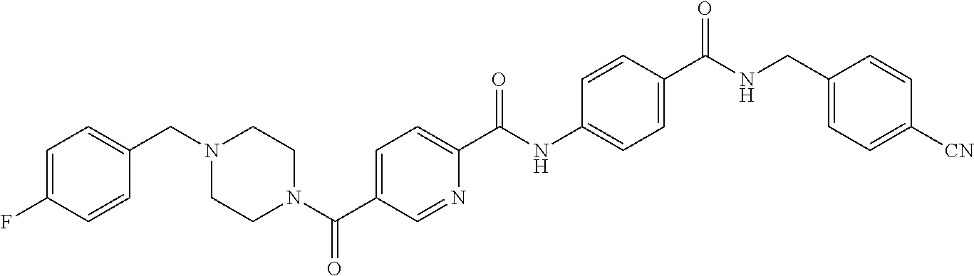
N1(C(C2=CC=C(C(NC3=CC=C(C(NCC4=CC=C([CN])C=C4)=O)C=C3)=O)N=C2)=O)CCN(CC2=CC=C(F)C=C2)CC1
